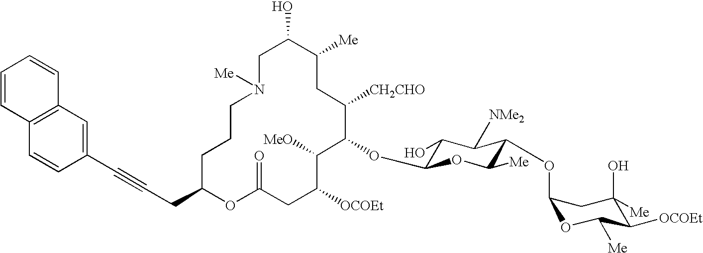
C1C(O)C([Me])CC([CH2CHO])C(OC2C(O)C([NMe2])C(OC3OC([Me])C([OCOEt])C(O)([Me])C3)C([Me])O2)C([MeO])C([OCOEt])CC(=O)OC(CC#CC2=CC3=C(C=C2)C=CC=C3)CCCN1[Me]
